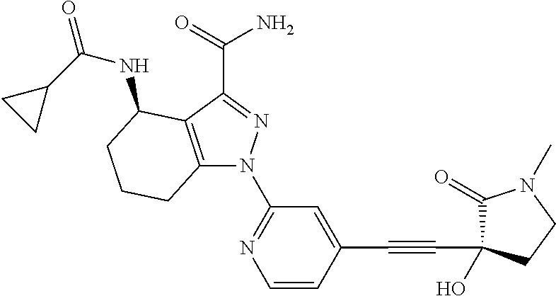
C12=C(C(C(=O)N)=NN1C1=NC=CC(C#CC3(O)C(=O)N(C)CC3)=C1)C(NC(C1CC1)=O)CCC2
